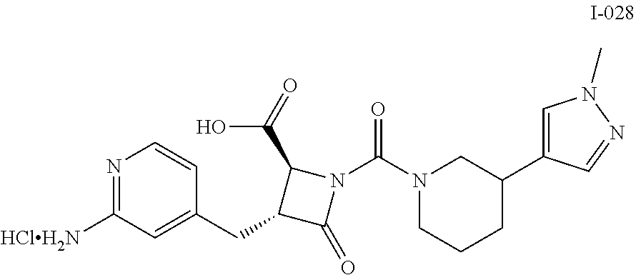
N1=C([HClH2N])C=C(CC2C(=O)N(C(N3CCCC(C4=CN(C)N=C4)C3)=O)C2C(=O)O)C=C1
